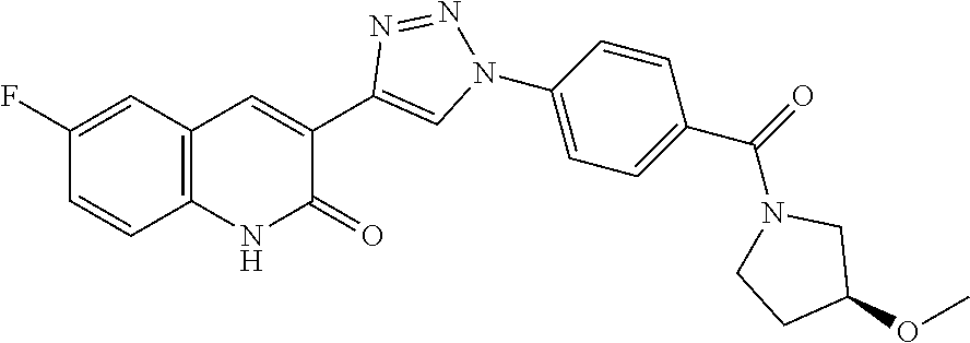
C1=CC2=C(C=C1F)C=C(C1=CN(C3=CC=C(C(=O)N4CC(OC)CC4)C=C3)N=N1)C(=O)N2
